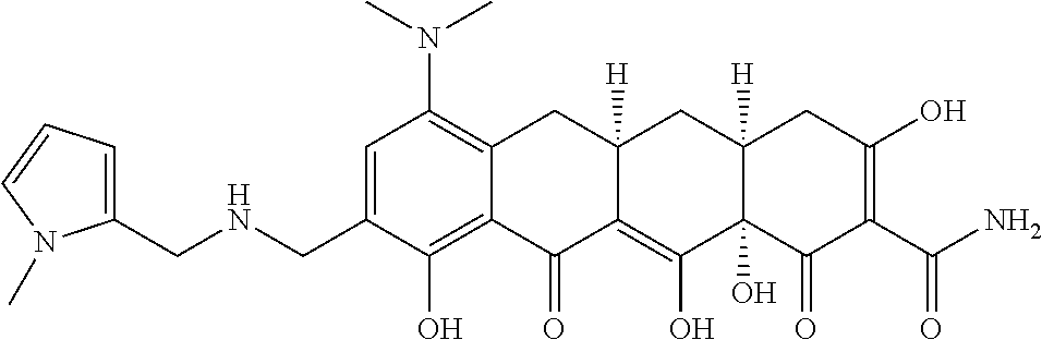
C1=C(CNCC2=CC=CN2C)C(O)=C2C(=C1N(C)C)CC1([H])C(=C(O)C3(O)C([H])(C1)CC(O)=C(C(N)=O)C3=O)C2=O
